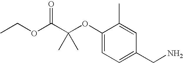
C1(OC(C(OCC)=O)(C)C)=CC=C(CN)C=C1C
